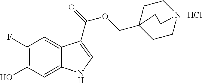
C1(F)=C(O)C=C2C(=C1)C(C(=O)OCC13CCN(CC1)CC3)=CN2.Cl
